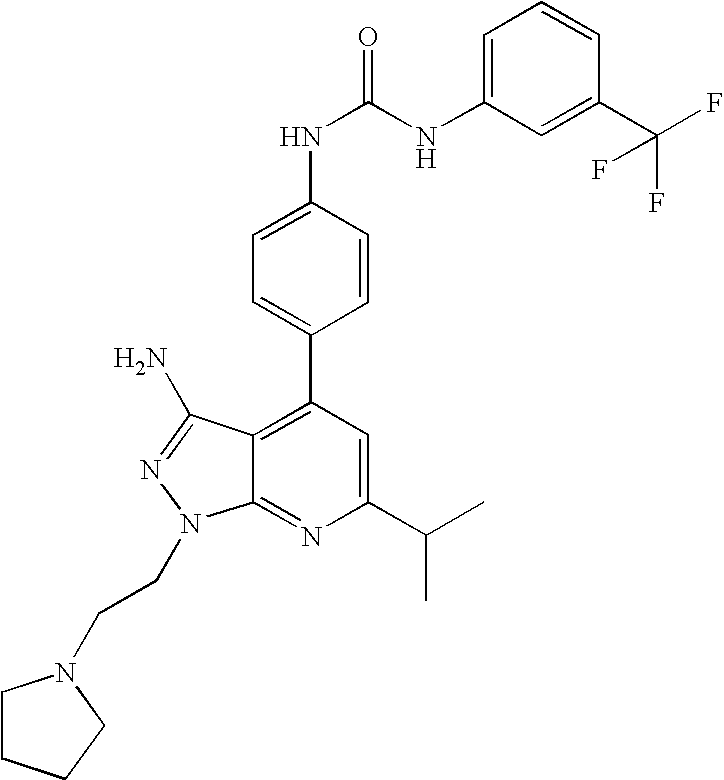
C1(C(C)C)=CC(C2=CC=C(NC(=O)NC3=CC=CC(C(F)(F)F)=C3)C=C2)=C2C(=N1)N(CCN1CCCC1)N=C2N
